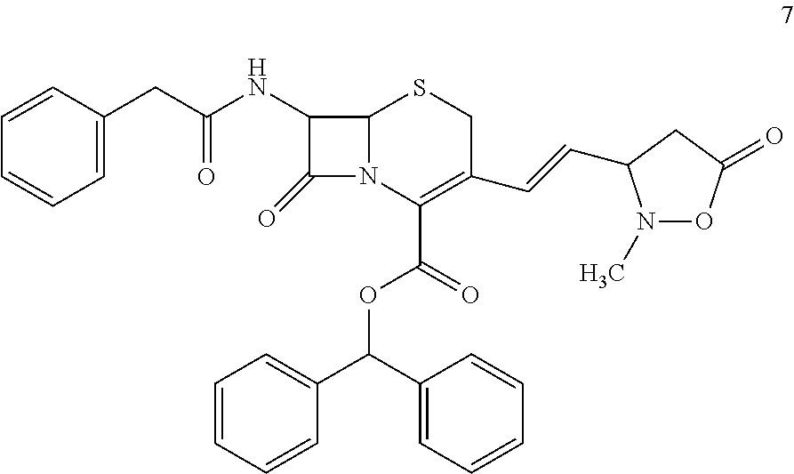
C12N(C(C(=O)OC(C3=CC=CC=C3)C3=CC=CC=C3)=C(C=CC3N(C)OC(=O)C3)CS1)C(=O)C2NC(=O)CC1=CC=CC=C1
